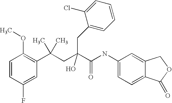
C1=CC(F)=CC(C(CC(C(NC2=CC=C3C(=C2)COC3=O)=O)(O)CC2=CC=CC=C2Cl)(C)C)=C1OC
